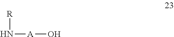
[R]N[A]O
